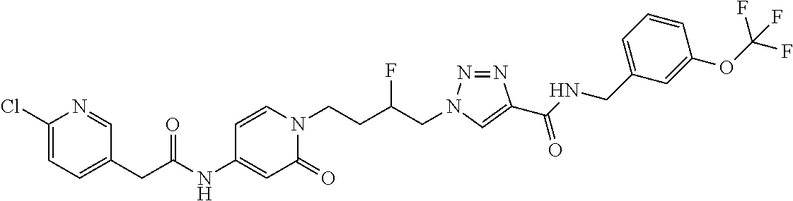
C(C(NC1=CC(=O)N(CCC(CN2N=NC(C(NCC3=CC=CC(OC(F)(F)F)=C3)=O)=C2)F)C=C1)=O)C1=CC=C(Cl)N=C1
